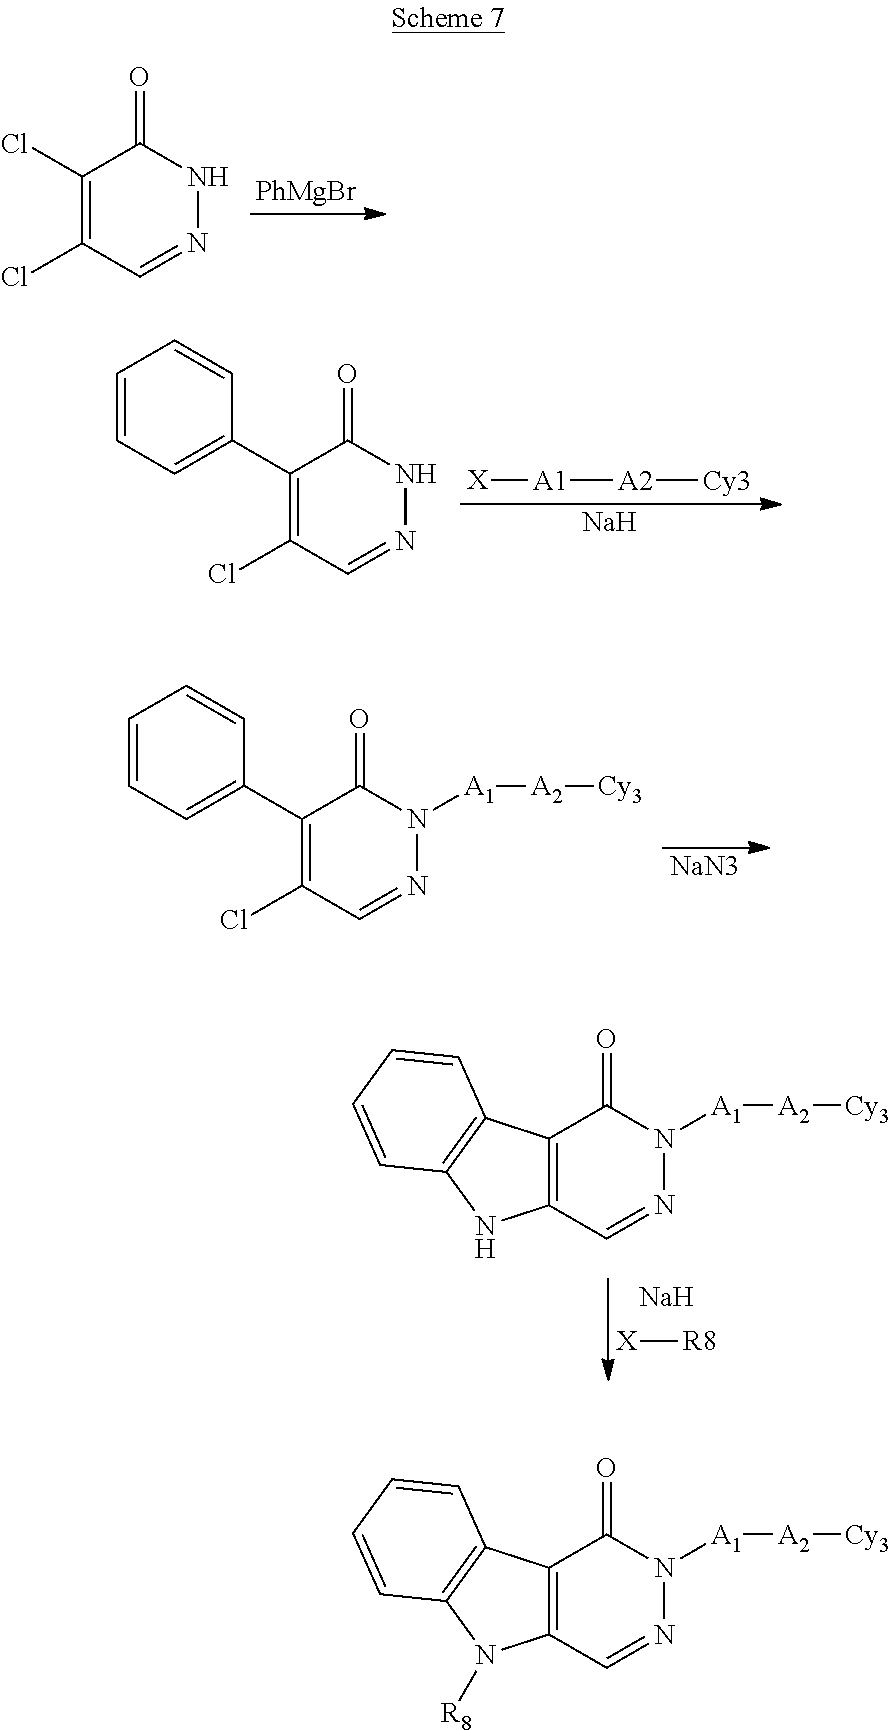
C1(Cl)=C(C2=CC=CC=C2)C(=O)NN=C1.[Na].[X][A1][A2][Cy3].C1(Cl)=C(Cl)C=NNC1=O.[PhMgBr].C1(Cl)=C(C2=CC=CC=C2)C(=O)N([A1][A2][Cy3])N=C1.[NaN3].C12=C(C(=O)N([A1][A2][Cy3])N=C1)C1=C(N2)C=CC=C1.[Na].[X][R8].C12=C(C(=O)N([A1][A2][Cy3])N=C1)C1=C(N2[R8])C=CC=C1
